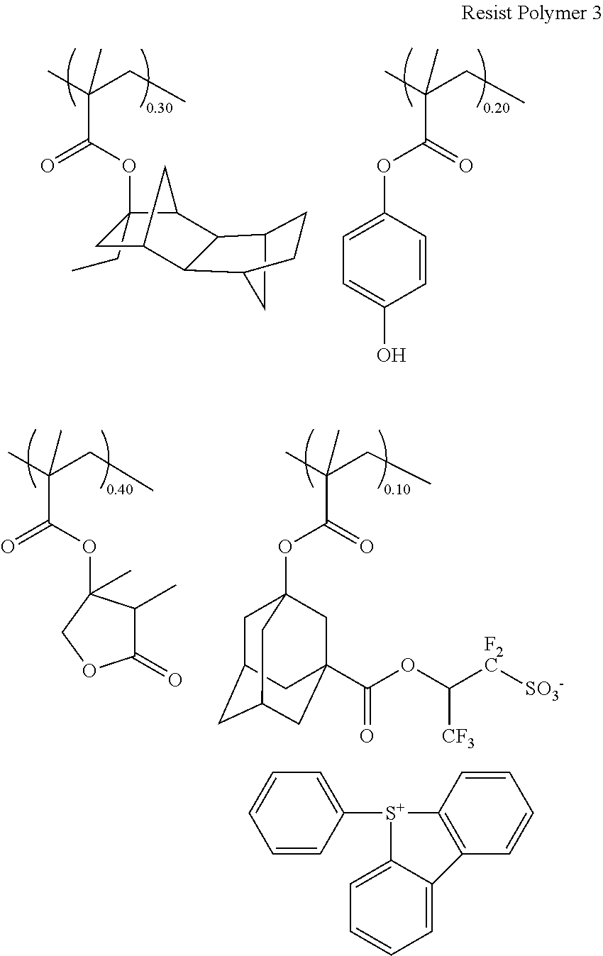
C1(CC)(OC(C(CC)(C)C)=O)CC2C3C(C1C2)C1CCC3C1.C(CC)(C)(C(=O)OC1=CC=C(O)C=C1)C.C(CC)(C)(C(OC1(C)C(C)C(=O)OC1)=O)C.C(CC)(C)(C(=O)OC12CC3CC(CC(C(OC([F2C][SO3-])[CF3])=O)(C1)C3)C2)C.C1=CC=CC([S+]2C3=C(C=CC=C3)C3=CC=CC=C23)=C1
